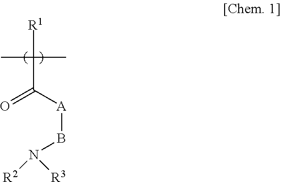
[R1]C(C(=O)[A]BN([R2])[R3])(C)C
